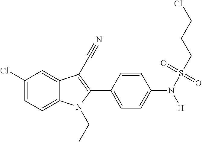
C1(Cl)=CC=C2C(=C1)C(C#N)=C(C1=CC=C(N(S(CCCCl)(=O)=O)[H])C=C1)N2CC
